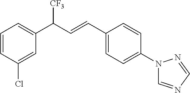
C1(Cl)=CC(C(C=CC2=CC=C(N3C=NC=N3)C=C2)[CF3])=CC=C1
